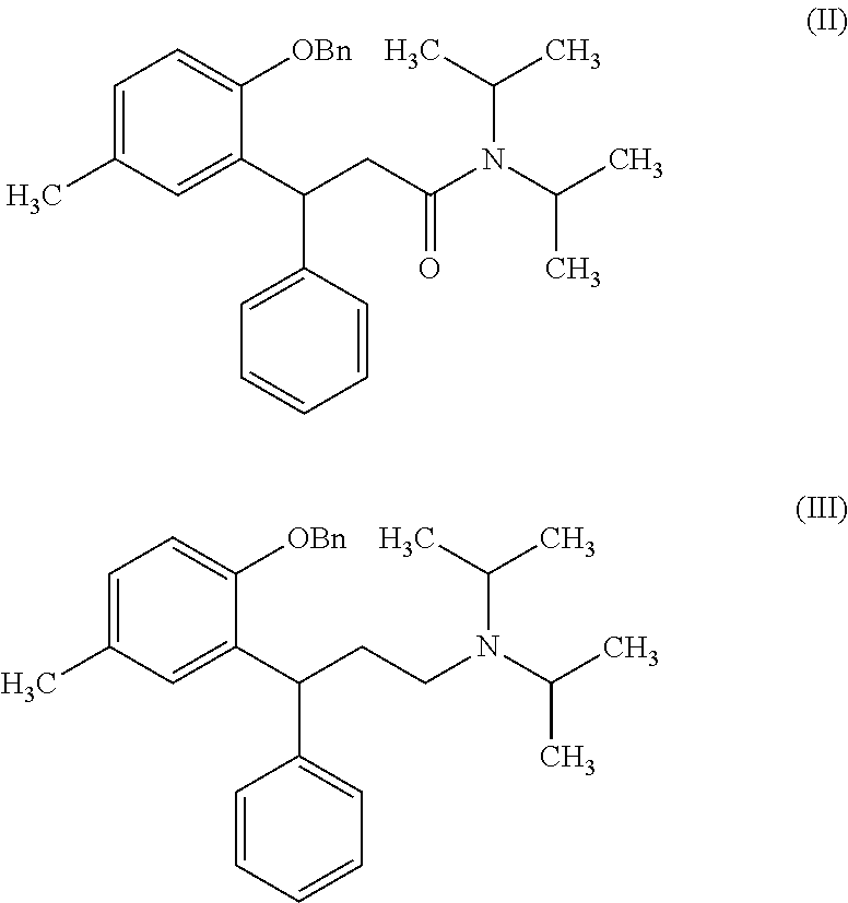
C1=C(C)C=C(C(CC(N(C(C)C)C(C)C)=O)C2=CC=CC=C2)C([OBn])=C1.C1=C(C)C=C(C(CCN(C(C)C)C(C)C)C2=CC=CC=C2)C([OBn])=C1
